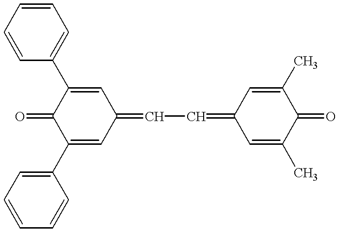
C1(C2=CC=CC=C2)=CC(=CC=C2C=C(C)C(=O)C(C)=C2)C=C(C2=CC=CC=C2)C1=O
